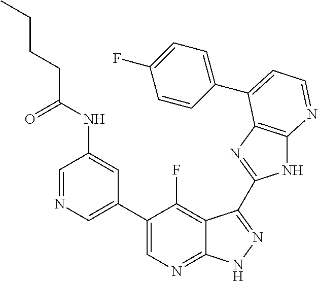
C1=NC=C(C2=CN=C3C(=C2F)C(C2=NC4=C(N2)N=CC=C4C2=CC=C(F)C=C2)=NN3)C=C1NC(CCCC)=O
